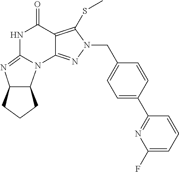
C1(F)=CC=CC(C2=CC=C(CN3C(SC)=C4C(=N3)N3C5C(N=C3NC4=O)CCC5)C=C2)=N1
